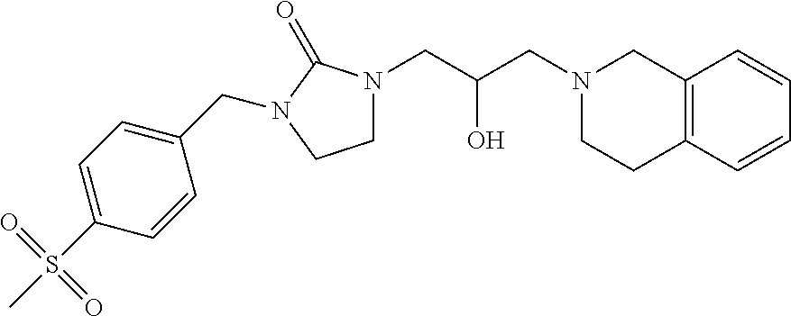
C12=C(C=CC=C1)CCN(CC(CN1CCN(CC3=CC=C(S(C)(=O)=O)C=C3)C1=O)O)C2
